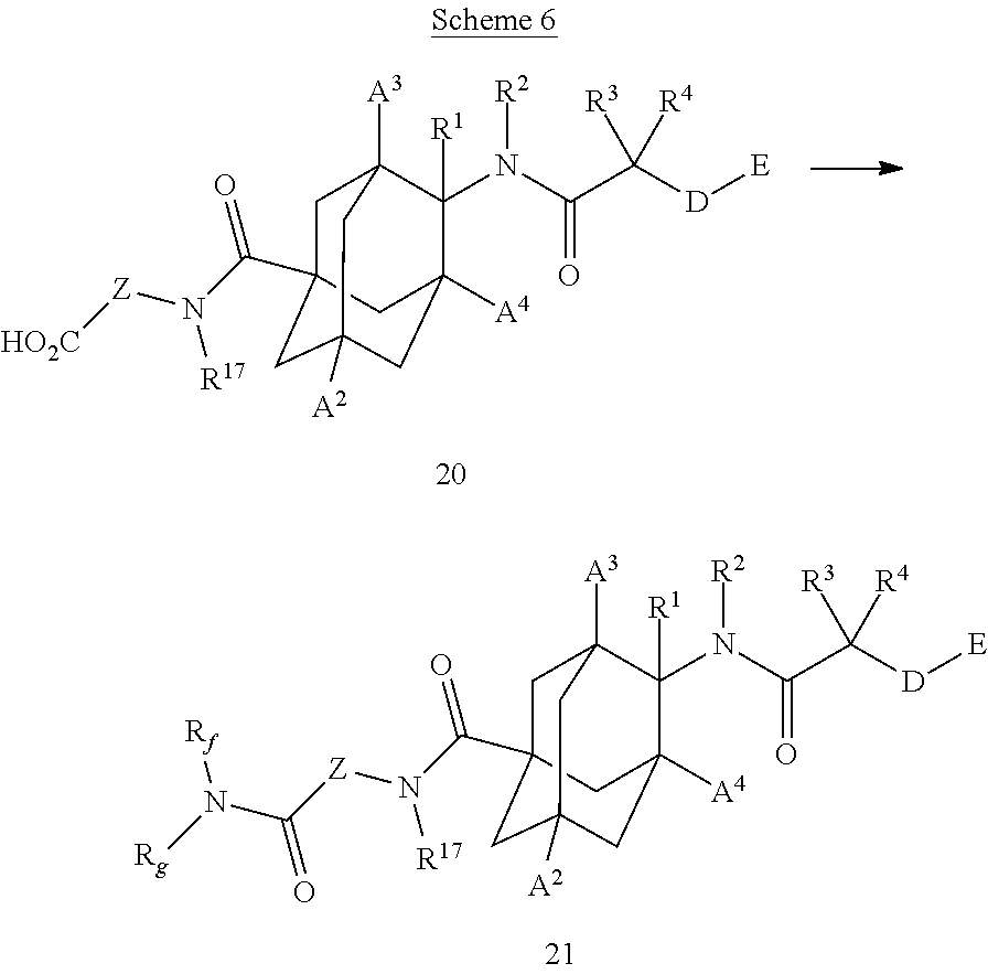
C1C2(C(N([Z][HO2C])[R17])=O)CC3([A2])CC([A4])(C(N(C(C([D][E])([R4])[R3])=O)[R2])([R1])C1([A3])C3)C2.C1C2(C(N([Z]C(N([Rg])[Rf])=O)[R17])=O)CC3([A2])CC([A4])(C(N(C(C([D][E])([R4])[R3])=O)[R2])([R1])C1([A3])C3)C2
